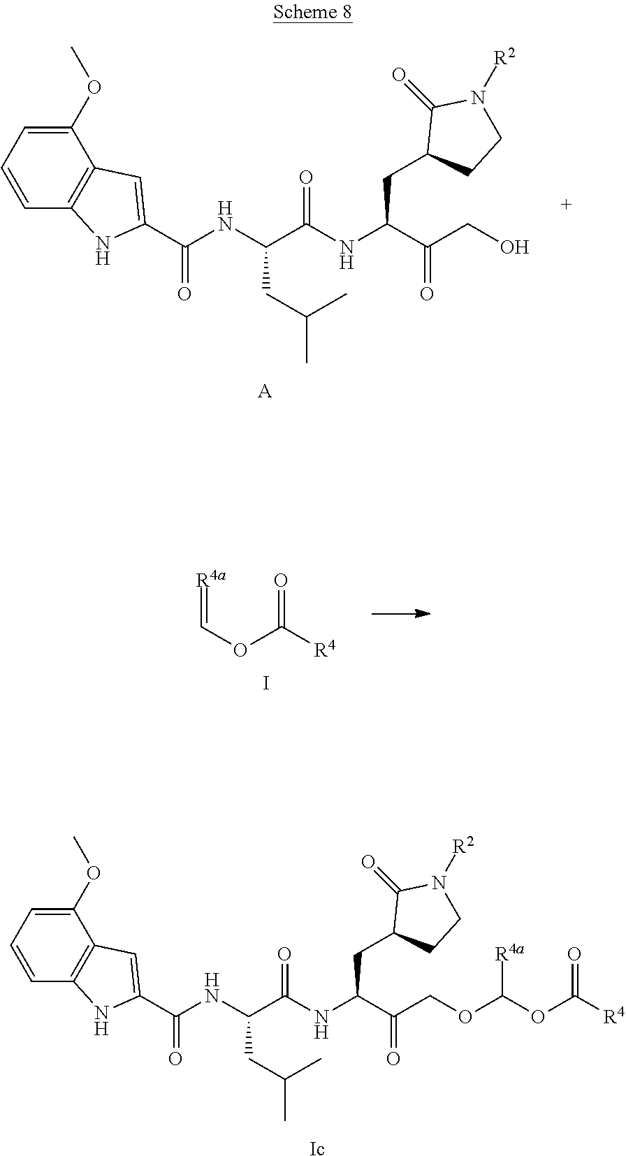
C1(OC)=CC=CC2=C1C=C(C(NC(C(NC(C(CO)=O)CC1CCN([R2])C1=O)=O)CC(C)C)=O)N2.[A].[Ic].C1(OC)=CC=CC2=C1C=C(C(NC(C(NC(C(COC([R4a])OC(=O)[R4])=O)CC1CCN([R2])C1=O)=O)CC(C)C)=O)N2.I.O(C(=O)[R4])C=[R4a]
